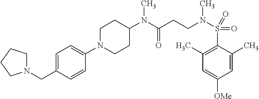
C1(N(C(CCN(S(=O)(C2=C(C)C=C([OMe])C=C2C)=O)C)=O)C)CCN(C2=CC=C(CN3CCCC3)C=C2)CC1
